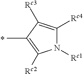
N1([Rc1])C([Rc4])=C([Rc3])C(C)=C1[Rc2]
